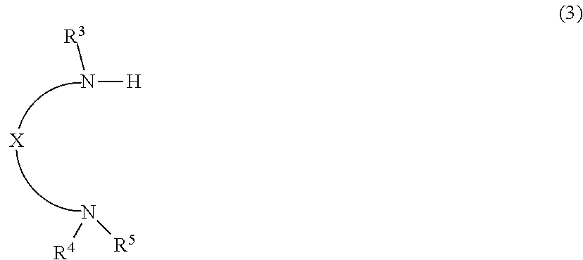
N([H])[R3].N([R5])[R4].[X]
